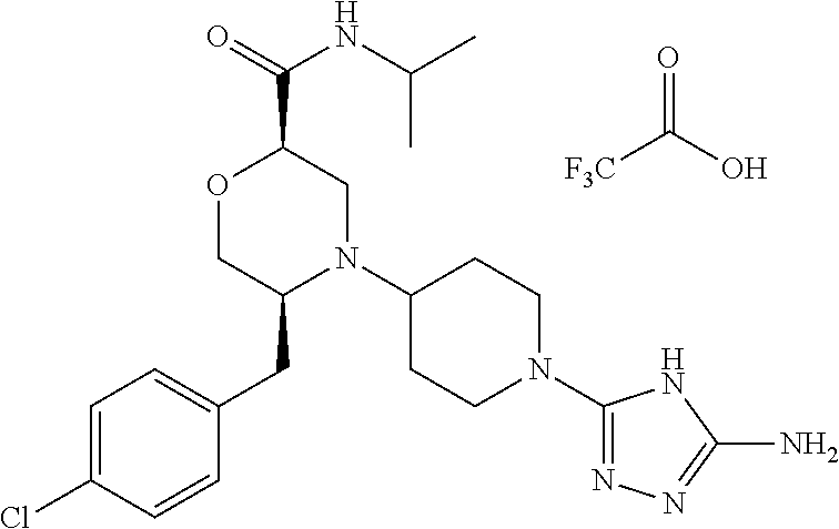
[F3C]C(O)=O.C1=C(Cl)C=CC(CC2N(C3CCN(C4=NN=C(N)N4)CC3)CC(C(=O)NC(C)C)OC2)=C1
